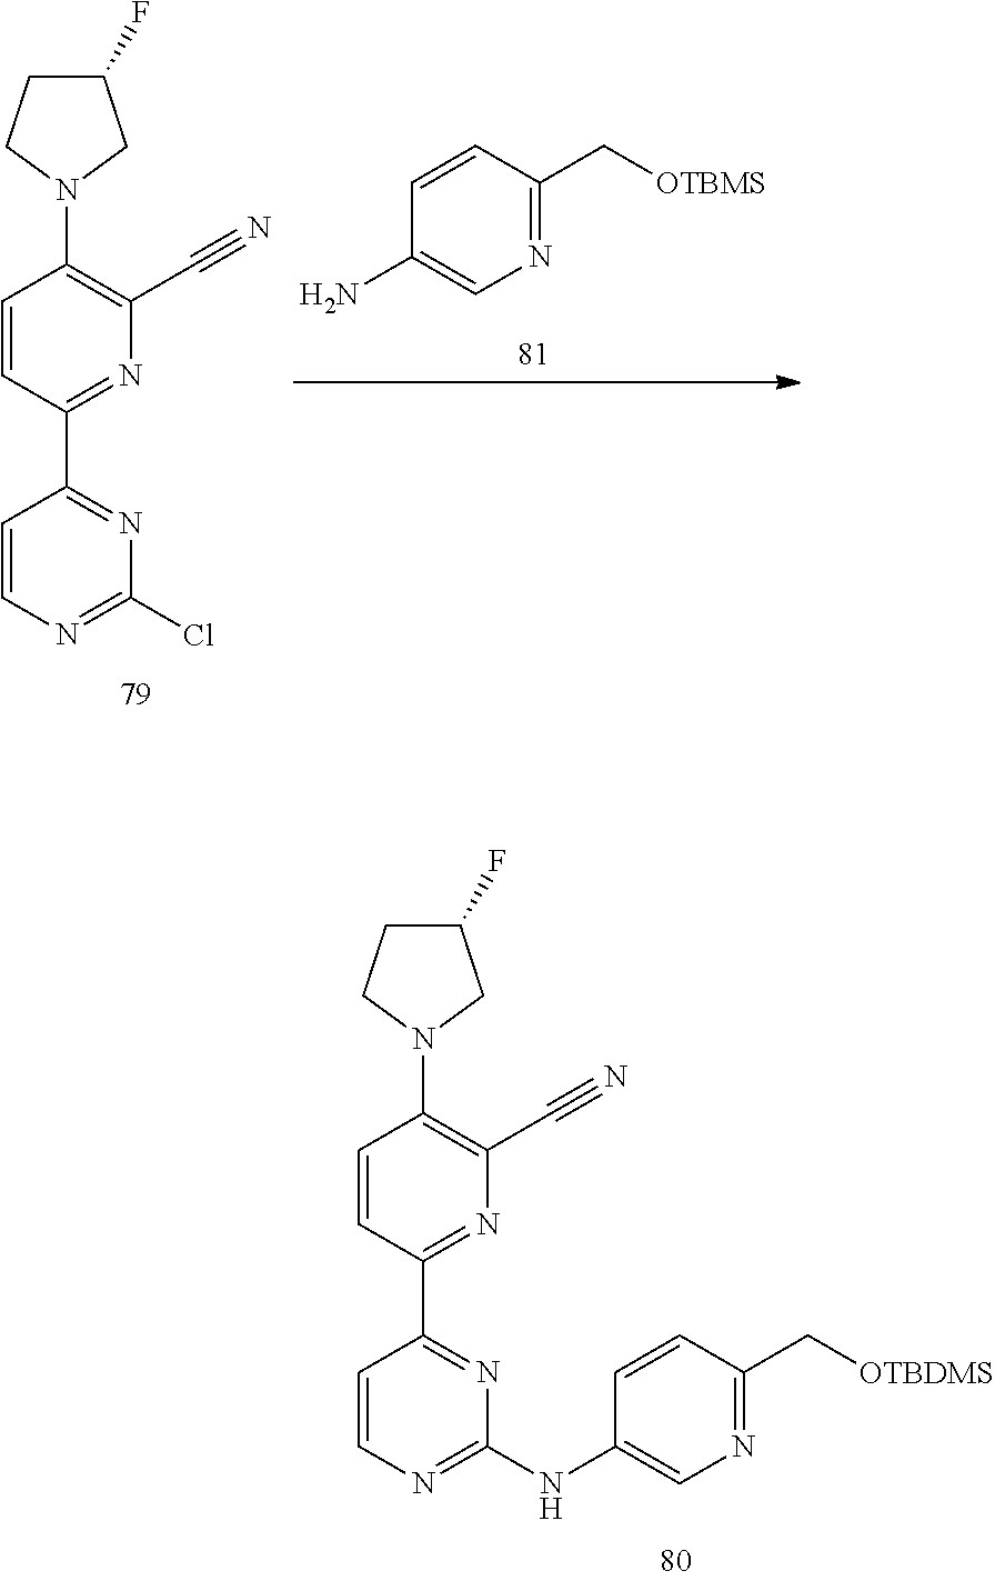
C1(F)CCN(C2=C(C#N)N=C(C3=NC(NC4=CN=C(C[OTBDMS])C=C4)=NC=C3)C=C2)C1.C1(F)CCN(C2=C(C#N)N=C(C3=NC(Cl)=NC=C3)C=C2)C1.N1=C(C[OTBMS])C=CC(N)=C1
